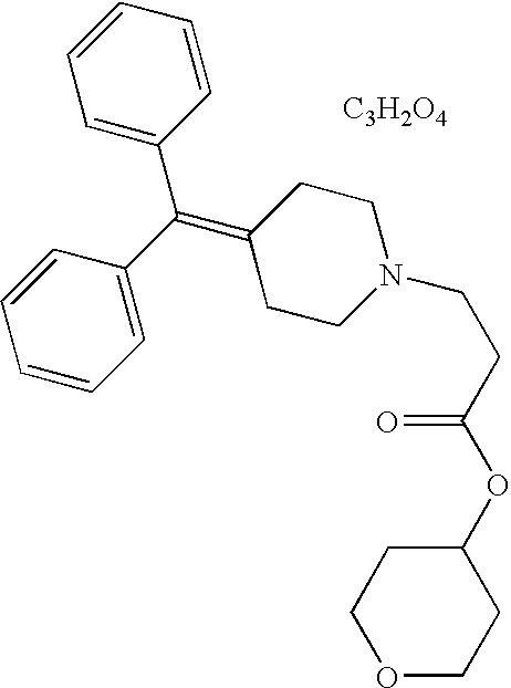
C1=C(C(C2=CC=CC=C2)=C2CCN(CCC(=O)OC3CCOCC3)CC2)C=CC=C1.[C3H2O4]
